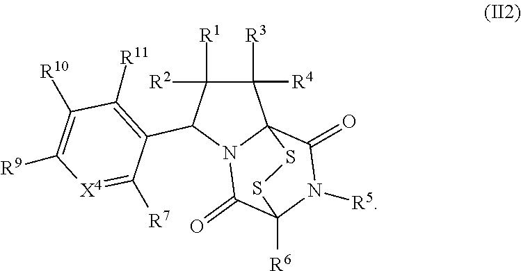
C1([R1])([R2])C(C2=C([R11])C([R10])=C([R9])[X4]=C2[R7])N2C3(C1([R3])[R4])C(=O)N([R5])C([R6])(C2=O)SS3
